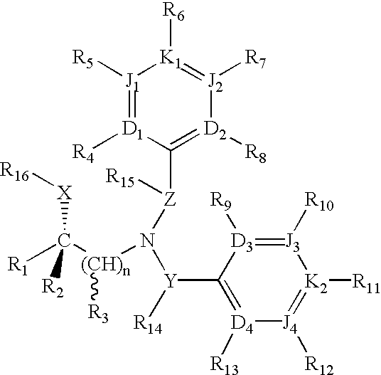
[D2]1([R8])=C([Z](N([Y](C2=[D4]([R13])[J4]([R12])=[K2]([R11])[J3]([R10])=[D3]2[R9])[R14])[(CH)n](C([R1])([X][R16])[R2])[R3])[R15])[D1]([R4])=[J1]([R5])[K1]([R6])=[J2]1[R7]
